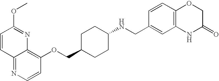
O(CC1CCC(NCC2=CC3=C(C=C2)OCC(=O)N3)CC1)C1=C2C(=NC=C1)C=CC(OC)=N2
